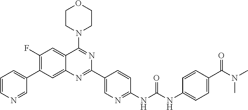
C1(F)=C(C2=CC=CN=C2)C=C2C(=C1)C(N1CCOCC1)=NC(C1=CN=C(NC(NC3=CC=C(C(N(C)C)=O)C=C3)=O)C=C1)=N2
